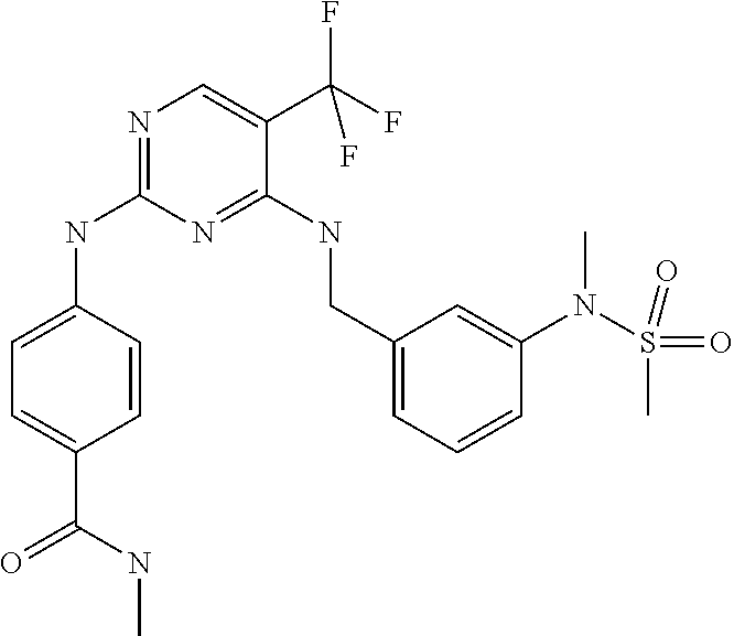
C1=C(NC2=NC=C(C(F)(F)F)C(NCC3=CC=CC(N(S(=O)(=O)C)C)=C3)=N2)C=CC(C(=O)NC)=C1
